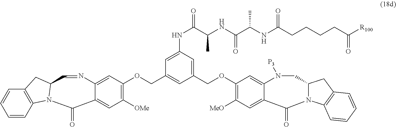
C1(OCC2=CC(NC(C(NC(C(NC(CCCCC([R100])=O)=O)C)=O)C)=O)=CC(COC3=C([OMe])C=C4C(=C3)N=CC3N(C4=O)C4=C(C=CC=C4)C3)=C2)=C([MeO])C=C2C(=C1)N([P3])CC1N(C3=C(C1)C=CC=C3)C2=O
